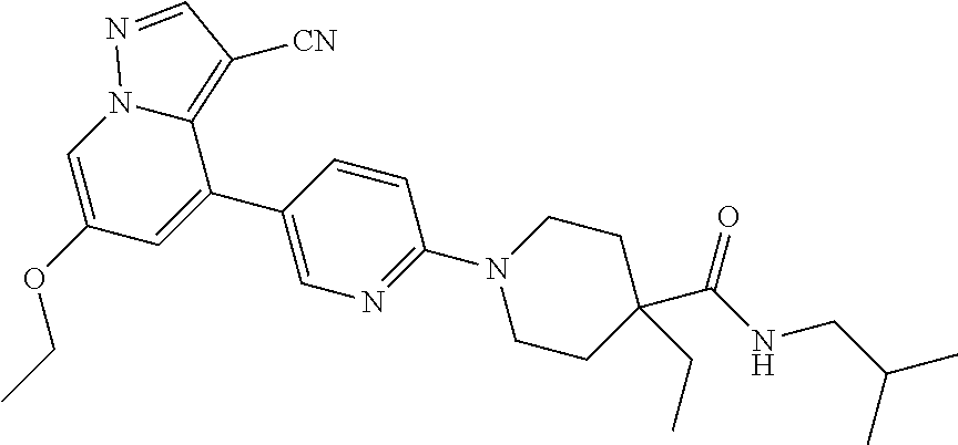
C12=C([CN])C=NN1C=C(OCC)C=C2C1=CN=C(N2CCC(C(=O)NCC(C)C)(CC)CC2)C=C1
